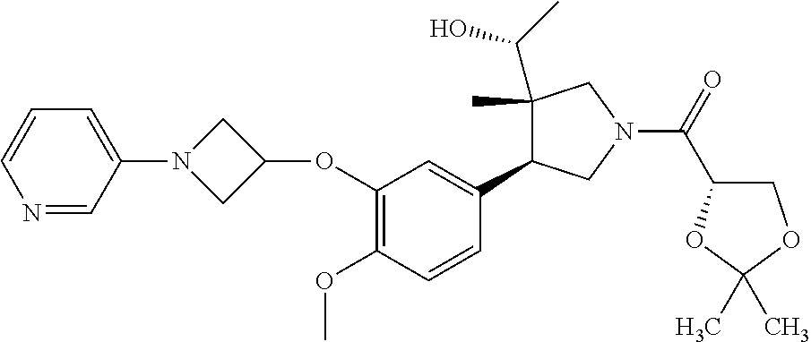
C1=CN=CC(N2CC(OC3=C(OC)C=CC(C4C(C(O)C)(C)CN(C(C5COC(C)(C)O5)=O)C4)=C3)C2)=C1
